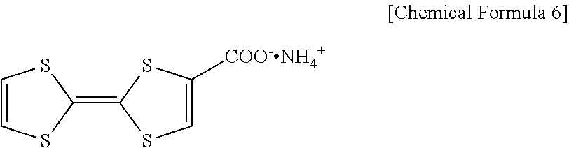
C1(=C2SC=C([COO-NH4+])S2)SC=CS1
